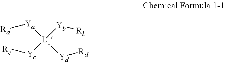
[Ya]([L1]([Yd][Rd])([Yc][Rc])[Yb][Rb])[Ra]
